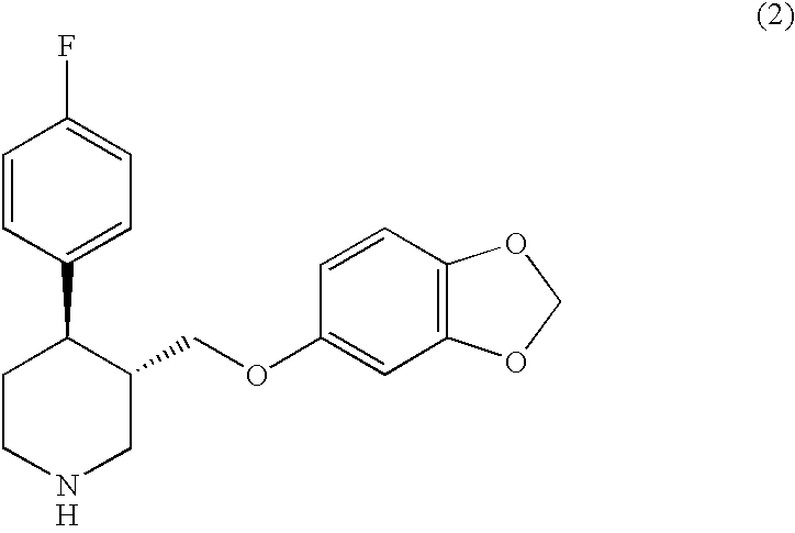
C1=CC(C2CCNCC2COC2=CC3=C(C=C2)OCO3)=CC=C1F.[H]
